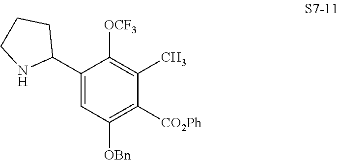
C1(C2CCCN2)=CC([OBn])=C([CO2Ph])C(C)=C1[OCF3]
